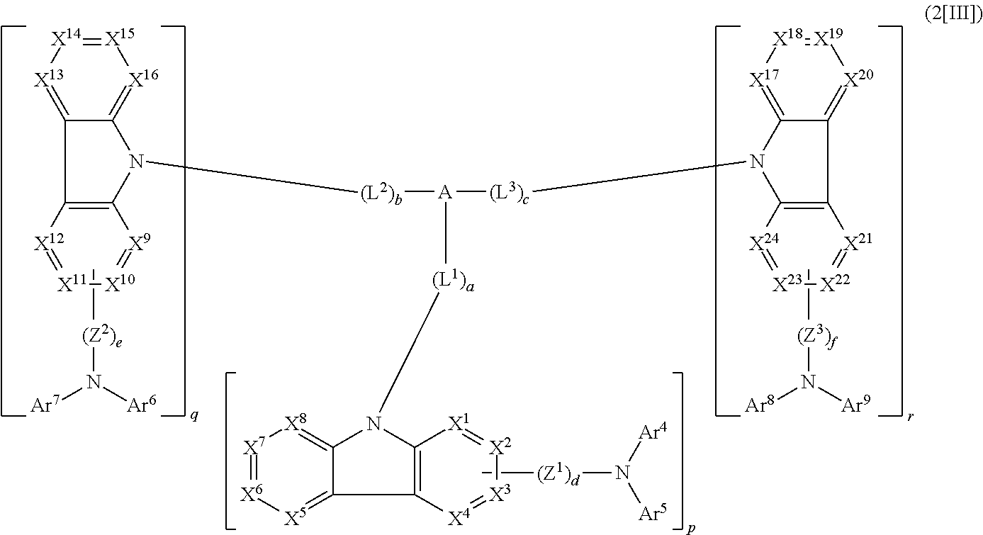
C[(Z1)d]N([Ar5])[Ar4].[X12]1=[X11][X10]=[X9]C2=C1C1=[X13][X14]=[X15][X16]=C1N2[(L2)b][A]([(L1)a]N1C2=C([X4]=[X3][X2]=[X1]2)C2=[X5][X6]=[X7][X8]=C12)[(L3)c]N1C2=C([X21]=[X22][X23]=[X24]2)C2=[X20][X19]=[X18][X17]=C21.C[(Z2)e]N([Ar7])[Ar6].C[(Z3)f]N([Ar9])[Ar8]
